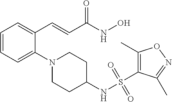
C1=CC=C(N2CCC(NS(C3=C(C)ON=C3C)(=O)=O)CC2)C(C=CC(NO)=O)=C1
